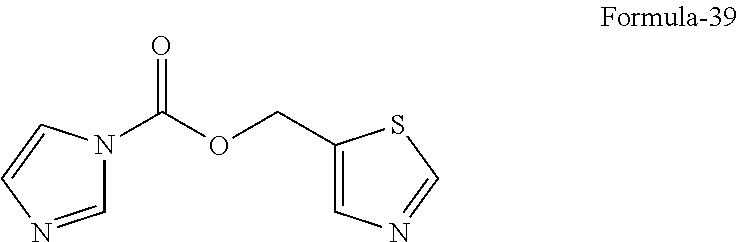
C1(COC(N2C=NC=C2)=O)=CN=CS1
